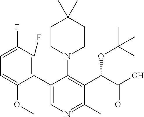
C1(C2=CN=C(C)C(C(C(O)=O)OC(C)(C)C)=C2N2CCC(C)(C)CC2)=C(F)C(F)=CC=C1OC
